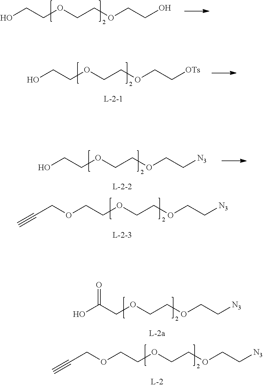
OCCOCCOCCO.OCCOCCOCC[OTs].OC(COCCOCC[N3])=O.O(CCOCCOCC[N3])CC#C.OCCOCCOCC[N3].O(CCOCCOCC[N3])CC#C
